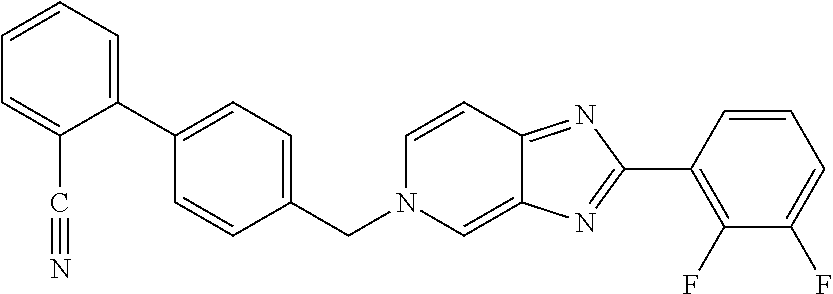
C1(C2=CC=CC=C2C#N)=CC=C(CN2C=C3C(=NC(C4=C(F)C(F)=CC=C4)=N3)C=C2)C=C1
